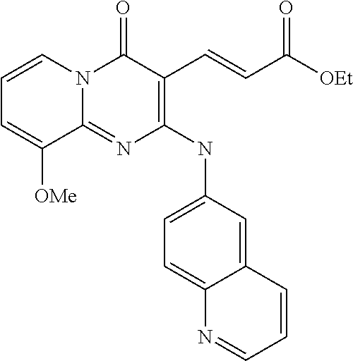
C12=NC(NC3=CC=C4C(=C3)C=CC=N4)=C(C=CC([OEt])=O)C(=O)N1C=CC=C2[OMe]
